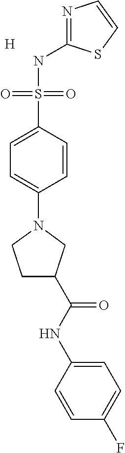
C1=C(S(NC2=NC=CS2)(=O)=O)C=CC(N2CCC(C(NC3=CC=C(F)C=C3)=O)C2)=C1.[H]
